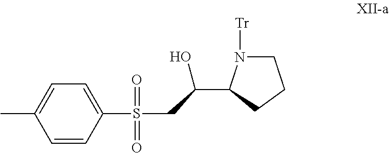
C(O)(C1N([Tr])CCC1)CS(C1=CC=C(C)C=C1)(=O)=O
